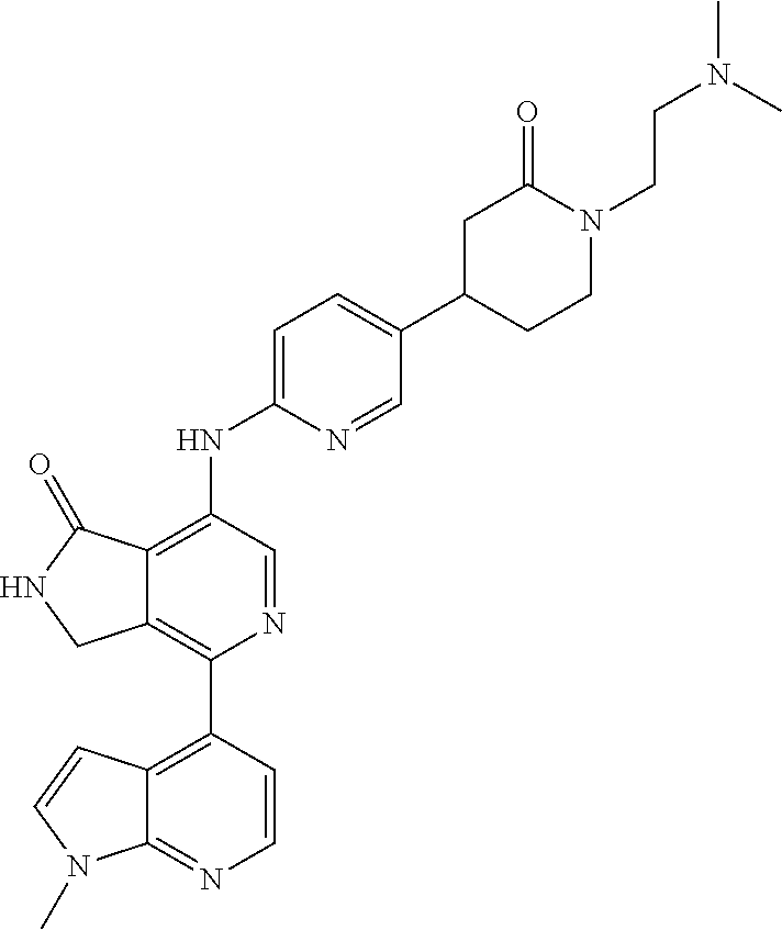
C12=C(C3=C4C(=NC=C3)N(C)C=C4)N=CC(NC3=CC=C(C4CCN(CCN(C)C)C(=O)C4)C=N3)=C1C(=O)NC2
